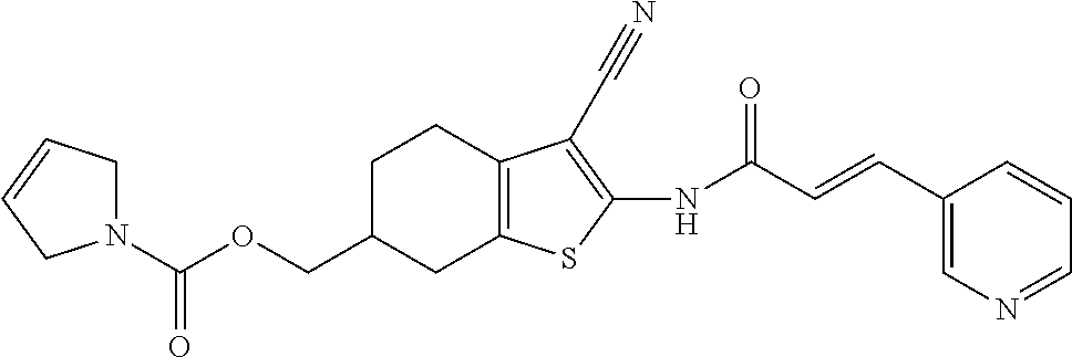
C(N1CC=CC1)(OCC1CC2=C(CC1)C(C#N)=C(NC(C=CC1=CN=CC=C1)=O)S2)=O
